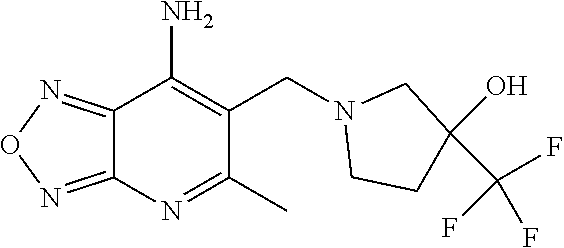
C(C1=C(N)C2=NON=C2N=C1C)N1CCC(O)(C(F)(F)F)C1
